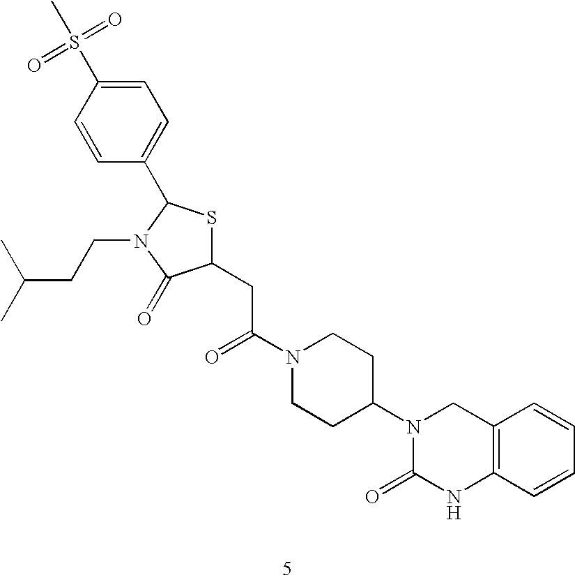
C1(CC(N2CCC(N3C(=O)NC4=C(C3)C=CC=C4)CC2)=O)SC(C2=CC=C(S(C)(=O)=O)C=C2)N(CCC(C)C)C1=O
